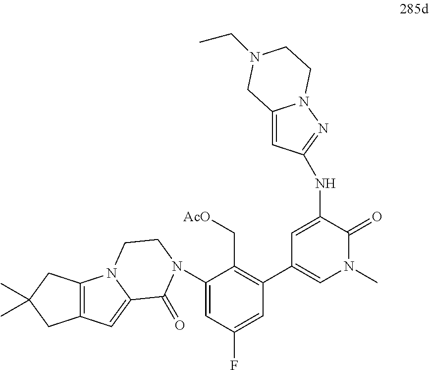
C1=C(NC2=NN3C(=C2)CN(CC)CC3)C(=O)N(C)C=C1C1=C(C[AcO])C(N2C(=O)C3=CC4=C(N3CC2)CC(C)(C)C4)=CC(F)=C1
